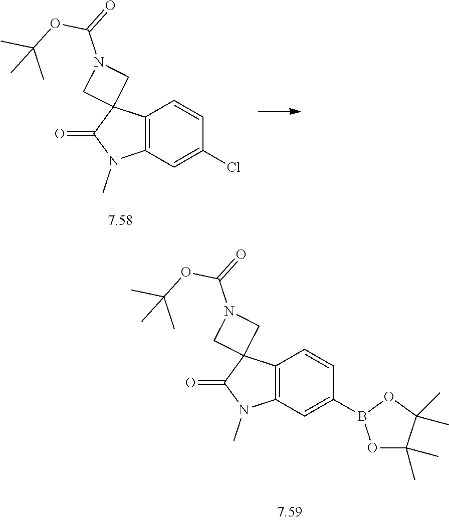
C12=C(C=C(B3OC(C)(C)C(C)(C)O3)C=C1)N(C)C(=O)C21CN(C(OC(C)(C)C)=O)C1.C12=C(C=C(Cl)C=C1)N(C)C(=O)C21CN(C(OC(C)(C)C)=O)C1
